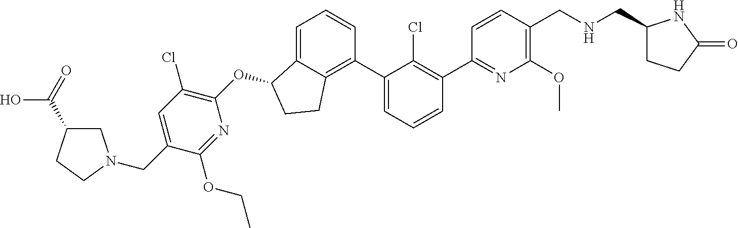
O(C1C2=CC=CC(C3=CC=CC(C4=NC(OC)=C(CNCC5CCC(=O)N5)C=C4)=C3Cl)=C2CC1)C1=C(Cl)C=C(CN2CC(C(O)=O)CC2)C(OCC)=N1
